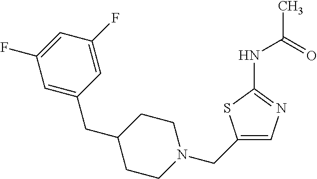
C1(CN2CCC(CC3=CC(F)=CC(F)=C3)CC2)=CN=C(NC(C)=O)S1
